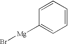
C1=CC=CC([Mg]Br)=C1
